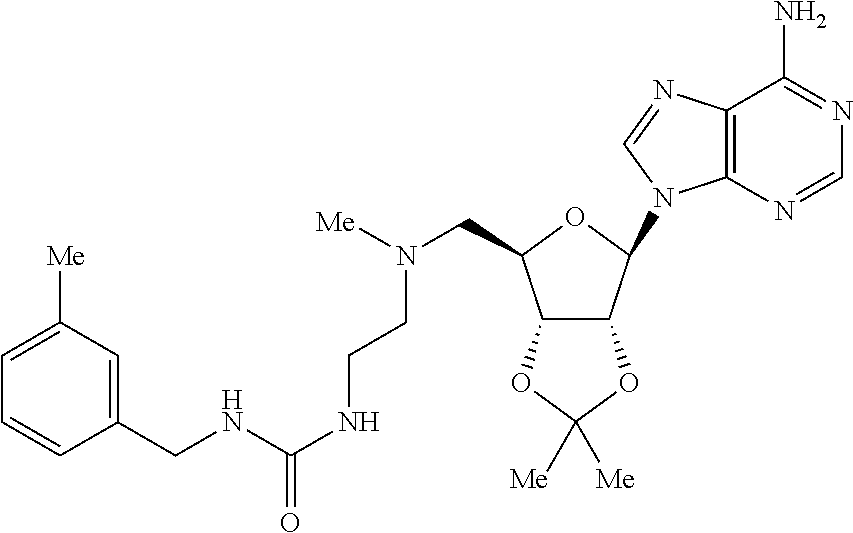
C12=C(N=CN1C1C3C(C(CN([Me])CCNC(NCC4=CC([Me])=CC=C4)=O)O1)OC([Me])([Me])O3)C(N)=NC=N2
